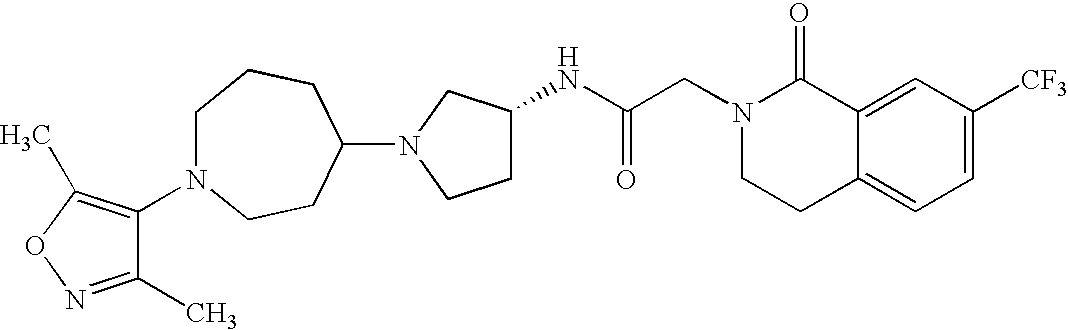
C12=CC([CF3])=CC=C1CCN(CC(NC1CCN(C3CCN(C4=C(C)ON=C4C)CCC3)C1)=O)C2=O
